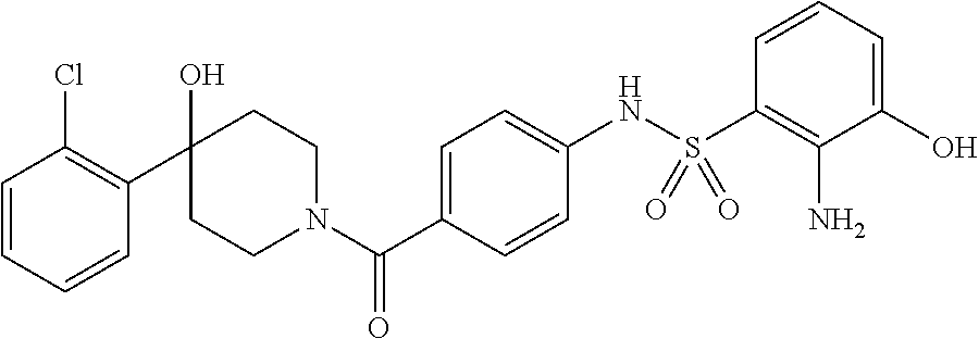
C1CN(C(C2=CC=C(NS(C3=C(N)C(O)=CC=C3)(=O)=O)C=C2)=O)CCC1(O)C1=C(Cl)C=CC=C1
